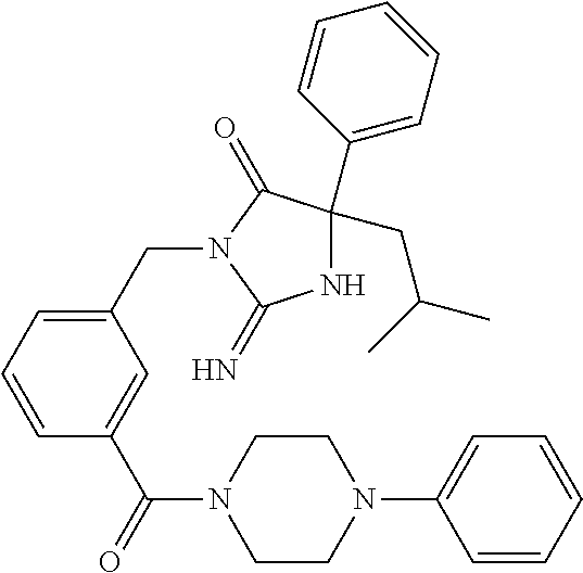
C1(CC(C)C)(C2=CC=CC=C2)NC(=N)N(CC2=CC=CC(C(=O)N3CCN(C4=CC=CC=C4)CC3)=C2)C1=O
